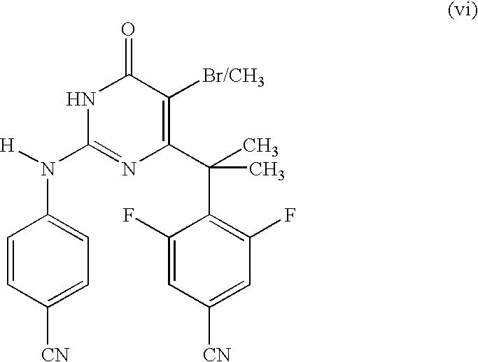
C1(N([H])C2=NC(C(C3=C(F)C=C([CN])C=C3F)(C)C)=C([Br/CH3])C(=O)N2)=CC=C([CN])C=C1
